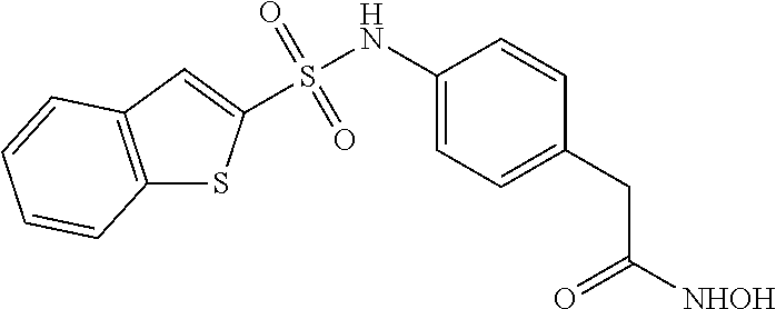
S(NC1=CC=C(CC([NHOH])=O)C=C1)(=O)(=O)C1=CC2=C(C=CC=C2)S1
